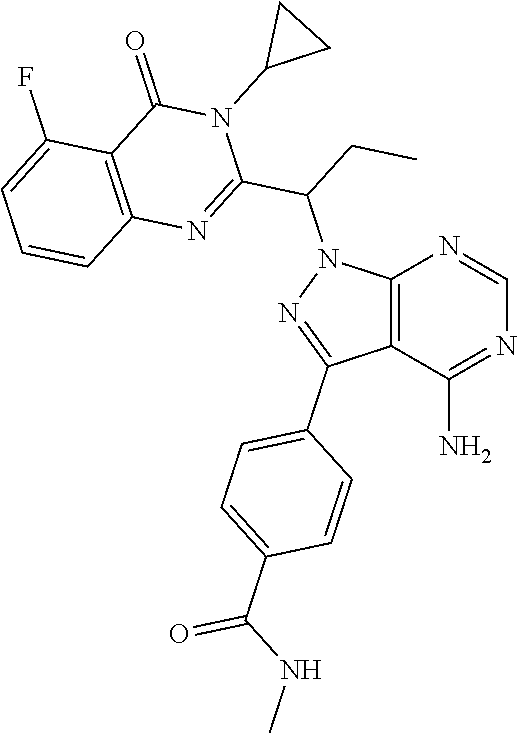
C12=C(C(N)=NC=N1)C(C1=CC=C(C(NC)=O)C=C1)=NN2C(C1=NC2=C(C(=O)N1C1CC1)C(F)=CC=C2)CC
